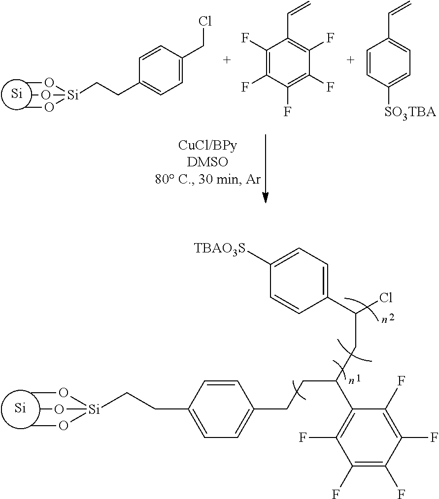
[Si].O([Si](OC)(OC)CCC1=CC=C(CCl)C=C1)C.C1(F)=C(F)C(F)=C(F)C(F)=C1C=C.C1=CC([SO3TBA])=CC=C1C=C.[Si].O([Si](OC)(OC)CCC1=CC=C(CCC(CC(Cl)C2=CC=C([TBAO3S])C=C2)C2=C(F)C(F)=C(F)C(F)=C2F)C=C1)C
